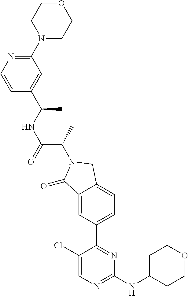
C1(=O)C2=CC(C3=NC(NC4CCOCC4)=NC=C3Cl)=CC=C2CN1C(C(=O)NC(C1=CC(N2CCOCC2)=NC=C1)C)C
